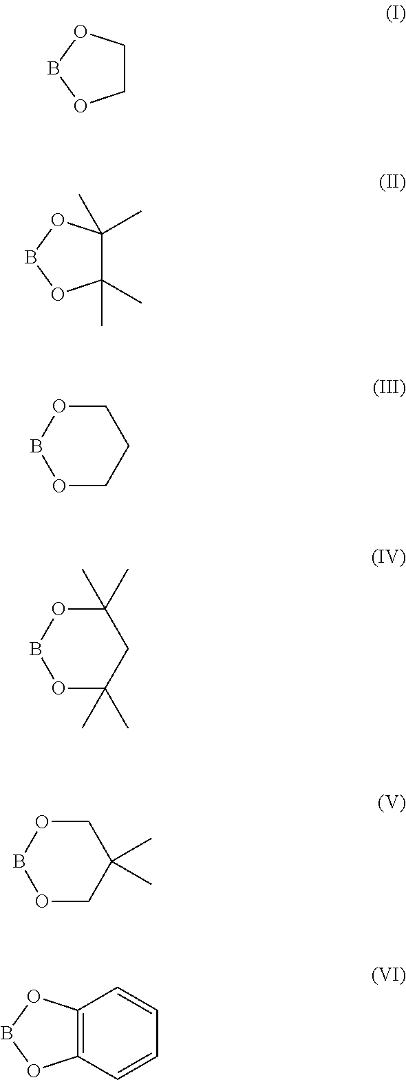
C1COBO1.C1(C)(C)C(C)(C)OBO1.C1OBOCC1.C1(C)(C)OBOC(C)(C)C1.C1OBOCC1(C)C.C12=C(C=CC=C1)OBO2
